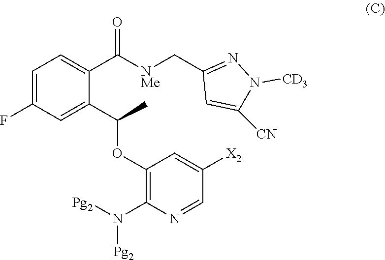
C1=C(F)C=C(C(C)OC2=C(N([Pg2])[Pg2])N=CC([X2])=C2)C(C([NMe]CC2=NN([CD3])C([CN])=C2)=O)=C1
